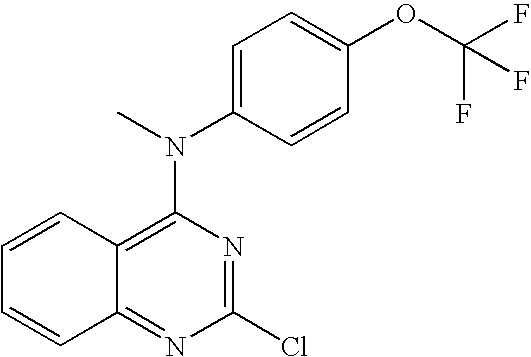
C1=CC2=C(N(C)C3=CC=C(OC(F)(F)F)C=C3)N=C(Cl)N=C2C=C1
